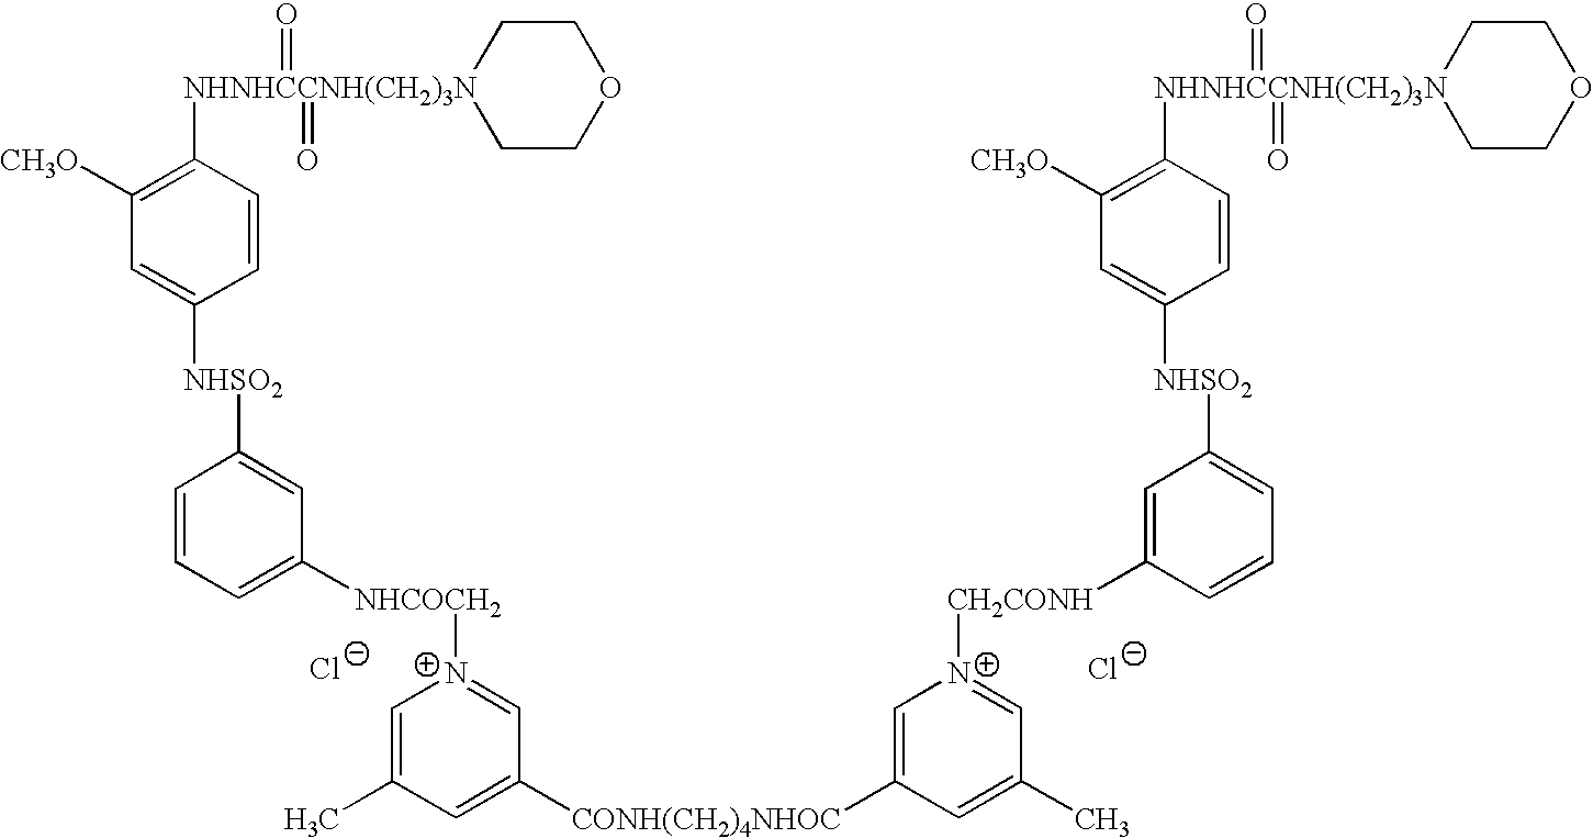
[Cl-].[Cl-].[NHNHCCNH(CH2)3N]1(C2=C([CH3O])C=C([NHSO2]C3=CC([NHCOCH2][N+]4=CC([CONH(CH2)4NHOC]C5=C[N+]([CH2CONH]C6=CC([NHSO2]C7=CC([CH3O])=C([NHNHCCNH(CH2)3N]8(=O)(=O)CCOCC8)C=C7)=CC=C6)=CC(C)=C5)=CC(C)=C4)=CC=C3)C=C2)(=O)(=O)CCOCC1
